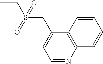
CCS(CC1=CC=NC2=C1C=CC=C2)(=O)=O
